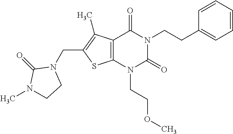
C12=C(N(CCOC)C(=O)N(CCC3=CC=CC=C3)C1=O)SC(CN1C(=O)N(C)CC1)=C2C
